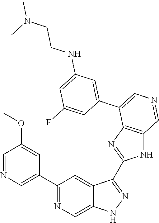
C1(C2=CN=CC(OC)=C2)=NC=C2C(=C1)C(C1=NC3=C(N1)C=NC=C3C1=CC(NCCN(C)C)=CC(F)=C1)=NN2
